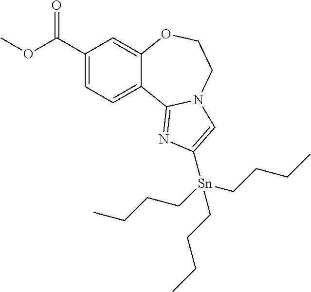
C1(C(OC)=O)=CC=C2C(=C1)OCCN1C2=NC([Sn](CCCC)(CCCC)CCCC)=C1
